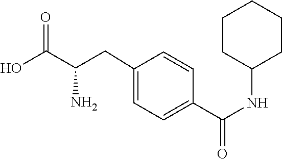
C1CCCC(NC(C2=CC=C(CC(C(O)=O)N)C=C2)=O)C1
